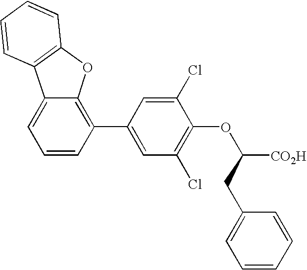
C1=CC=CC(CC(OC2=C(Cl)C=C(C3=C4C(=CC=C3)C3=C(O4)C=CC=C3)C=C2Cl)[CO2H])=C1
